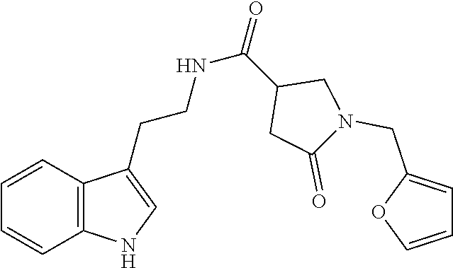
C12=C(C=CC=C1)C(CCNC(=O)C1CC(=O)N(CC3=CC=CO3)C1)=CN2
